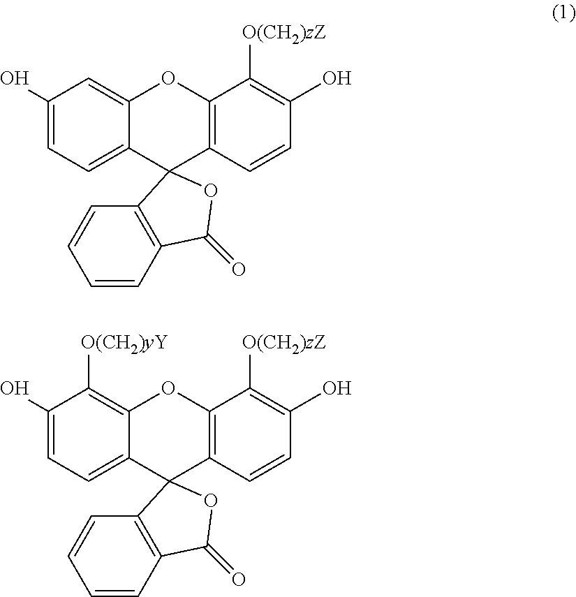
C1(O)=CC=C2C(=C1)OC1=C(C23C2=C(C=CC=C2)C(=O)O3)C=CC(O)=C1[O(CH2)zZ].C1(O)=CC=C2C(=C1[O(CH2)yY])OC1=C(C23C2=C(C=CC=C2)C(=O)O3)C=CC(O)=C1[O(CH2)zZ]
